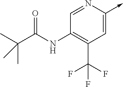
C1=NC(->C)=CC(C(F)(F)F)=C1NC(C(C)(C)C)=O
